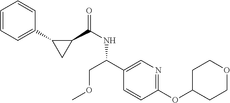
C1=CC=C(C2CC2C(NC(C2=CN=C(OC3CCOCC3)C=C2)COC)=O)C=C1
